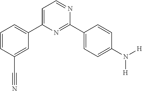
C1=CC(C#N)=CC(C2=CC=NC(C3=CC=C(N([H])[H])C=C3)=N2)=C1
